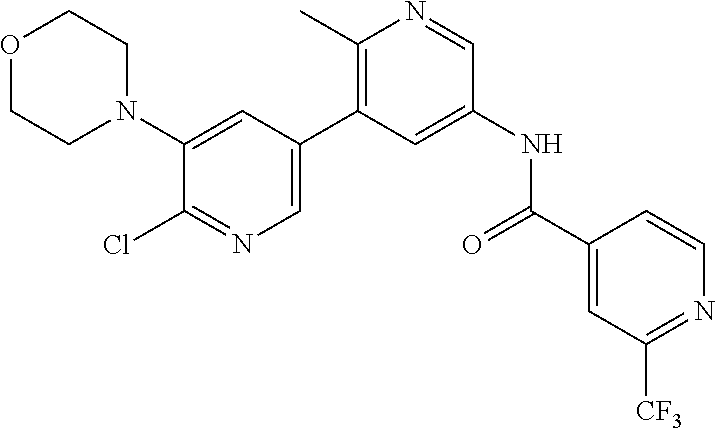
O1CCN(C2=CC(C3=C(C)N=CC(NC(C4=CC([CF3])=NC=C4)=O)=C3)=CN=C2Cl)CC1
